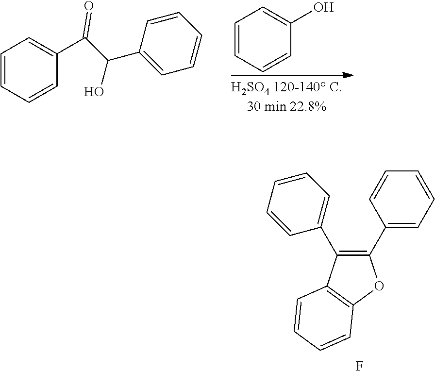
C1(C2=CC=CC=C2)=C(C2=CC=CC=C2)OC2=C1C=CC=C2.F.C1=CC=CC(O)=C1.C1=C(C(O)C(C2=CC=CC=C2)=O)C=CC=C1
